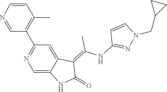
C1=CN=CC(C2=NC=C3C(=C2)C(=C(NC2=NN(CC4CC4)C=C2)C)C(=O)N3)=C1C
